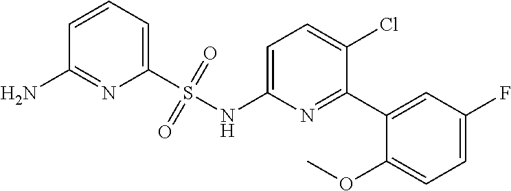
C1=CC=C(S(NC2=CC=C(Cl)C(C3=CC(F)=CC=C3OC)=N2)(=O)=O)N=C1N
